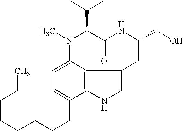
C12=CC=C(CCCCCCCC)C3=C1C(=CN3)CC(CO)NC(=O)C(C(C)C)N2C
